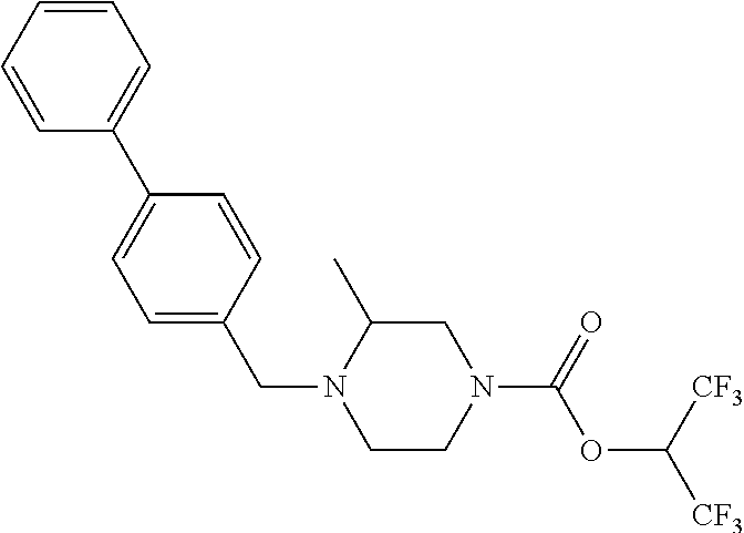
C1=CC=CC=C1C1=CC=C(CN2CCN(C(=O)OC([CF3])[CF3])CC2C)C=C1
